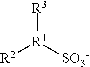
[R1]([R3])([R2])[SO3-]
